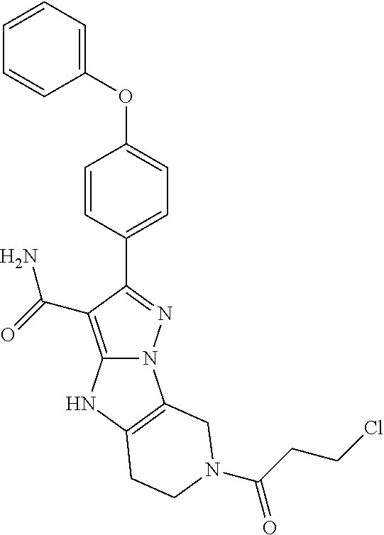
C1=CC=CC(OC2=CC=C(C3=NN4C(=C3C(N)=O)NC3=C4CN(C(=O)CCCl)CC3)C=C2)=C1
